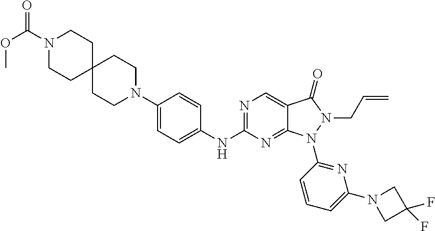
N1(C(=O)OC)CCC2(CC1)CCN(C1=CC=C(NC3=NC=C4C(=N3)N(C3=NC(N5CC(F)(F)C5)=CC=C3)N(CC=C)C4=O)C=C1)CC2
